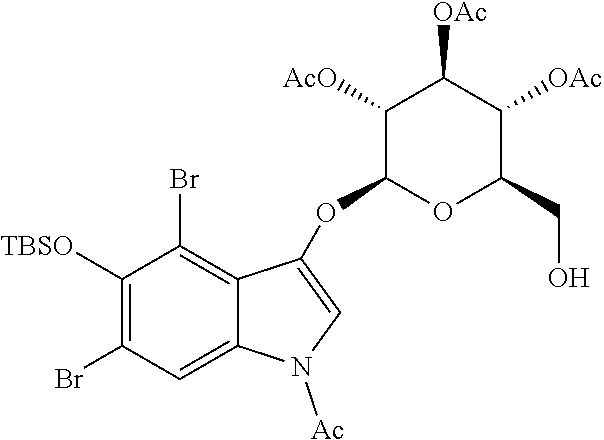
C1([TBSO])=C(Br)C=C2C(=C1Br)C(OC1OC(CO)C([OAc])C([OAc])C1[AcO])=CN2[Ac]
